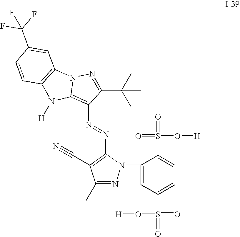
N1([H])C2=C(N=NC3=C(C#N)C(C)=NN3C3=CC(S(=O)(=O)O[H])=CC=C3S(=O)(=O)O[H])C(C(C)(C)C)=NN2C2=C1C=CC(C(F)(F)F)=C2
